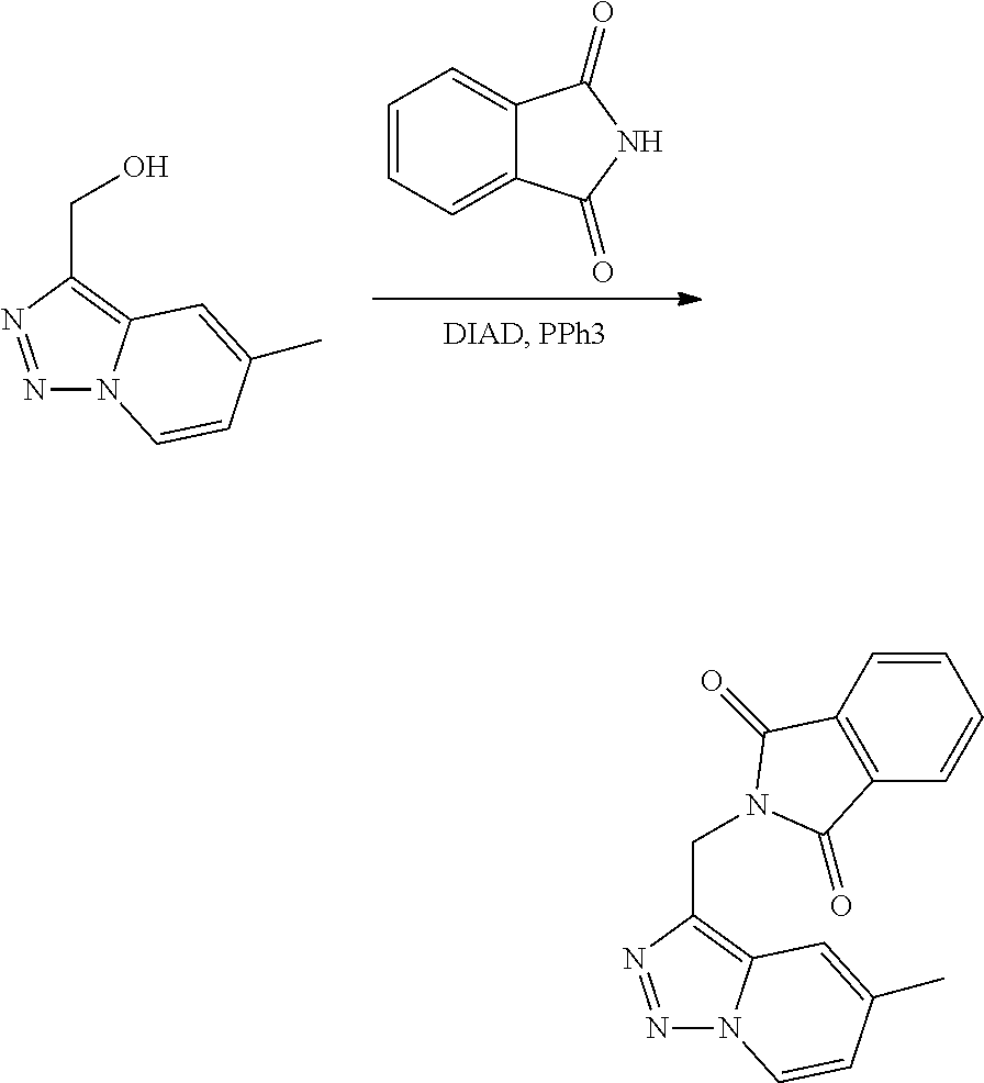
C1=CC=C2C(=C1)C(=O)NC2=O.N1=NC(CO)=C2N1C=CC(C)=C2.N1=NC(CN2C(=O)C3=C(C2=O)C=CC=C3)=C2N1C=CC(C)=C2
